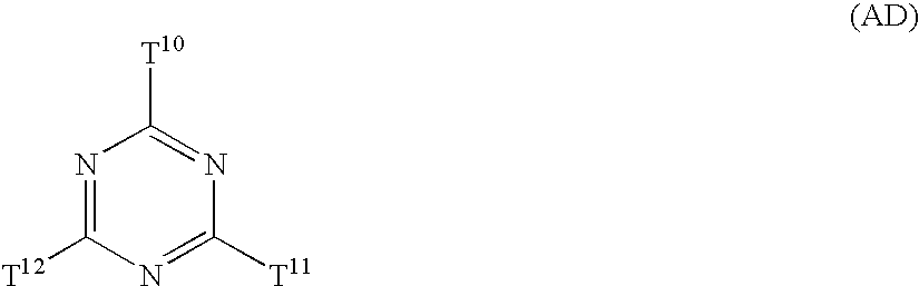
N1=C([T12])N=C([T11])N=C1[T10]
